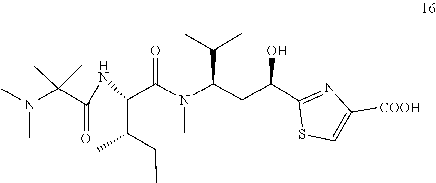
CN(C(C(=O)NC(C(CC)C)C(N(C(CC(C1=NC([COOH])=CS1)O)C(C)C)C)=O)(C)C)C
